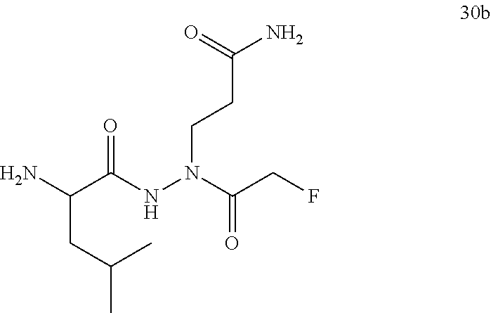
C(C(NN(CCC(N)=O)C(CF)=O)=O)(N)CC(C)C
